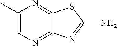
C1(C)=CN=C2C(=N1)SC(N)=N2
